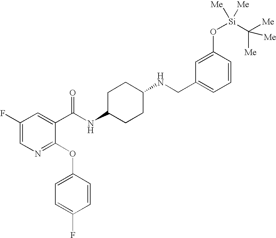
N1=C(OC2=CC=C(F)C=C2)C(C(NC2CCC(NCC3=CC=CC(O[Si](C([Me])([Me])[Me])([Me])[Me])=C3)CC2)=O)=CC(F)=C1
